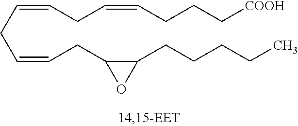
C(=CCC1C(CCCCC)O1)CC=CCC=CCCC[COOH]
